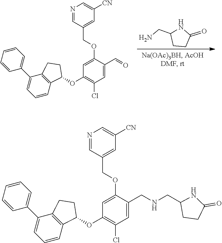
NCC1CCC(=O)N1.C1=C(C=O)C(OCC2=CC([CN])=CN=C2)=CC(OC2C3=C(C(C4=CC=CC=C4)=CC=C3)CC2)=C1Cl.C1=C(CNCC2CCC(=O)N2)C(OCC2=CC([CN])=CN=C2)=CC(OC2C3=C(C(C4=CC=CC=C4)=CC=C3)CC2)=C1Cl
